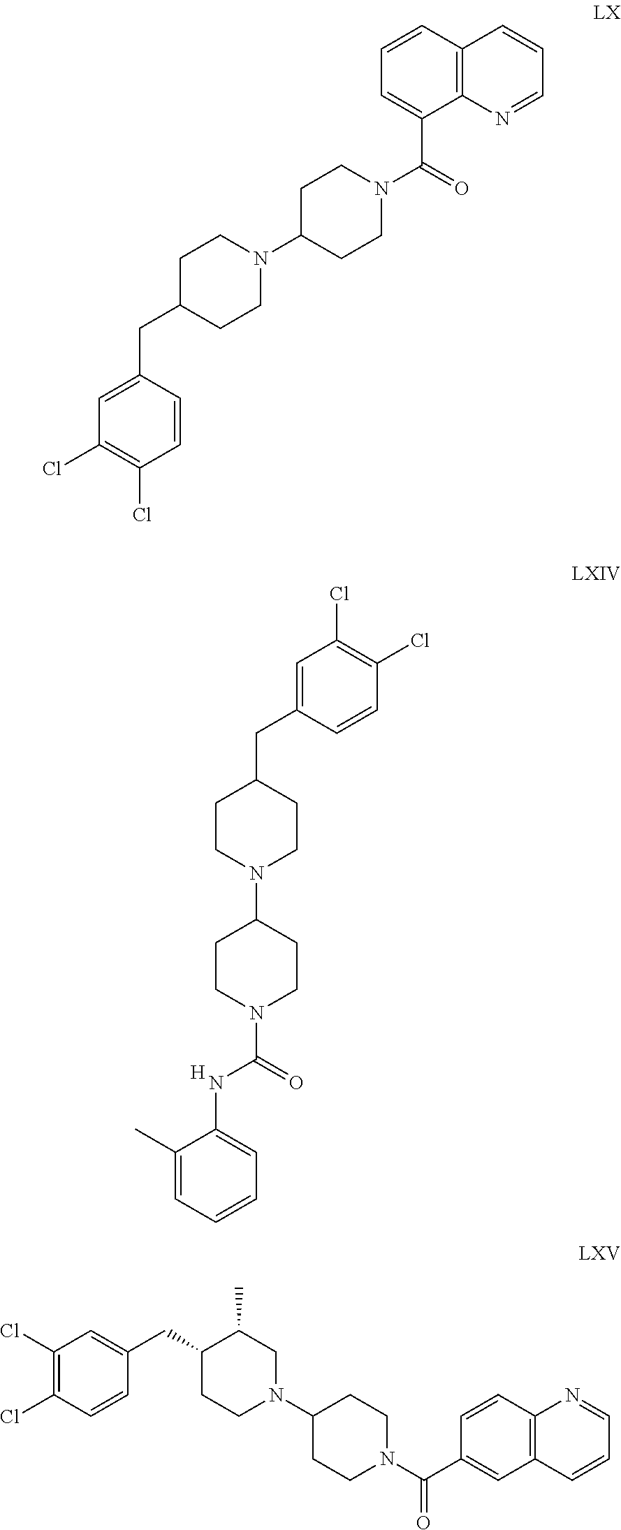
C1(C)=CC=CC=C1NC(N1CCC(N2CCC(CC3=CC(Cl)=C(Cl)C=C3)CC2)CC1)=O.[H].C1=C(CC2CCN(C3CCN(C(=O)C4=CC=CC5=C4N=CC=C5)CC3)CC2)C=CC(Cl)=C1Cl.C1(Cl)=C(Cl)C=CC(CC2CCN(C3CCN(C(C4=CC5=C(C=C4)N=CC=C5)=O)CC3)CC2C)=C1
